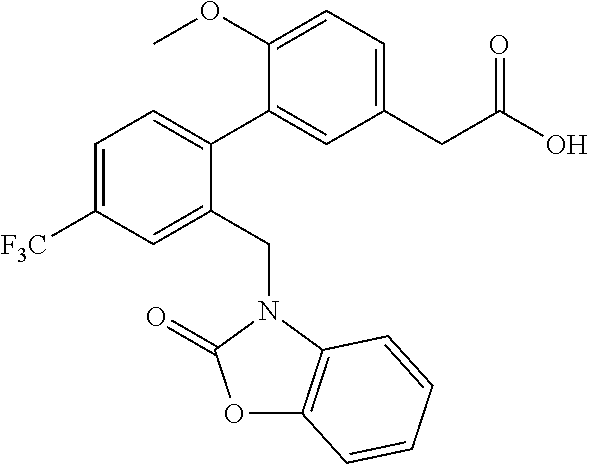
C1(OC)=CC=C(CC(O)=O)C=C1C1=CC=C([F3C])C=C1CN1C2=C(OC1=O)C=CC=C2
